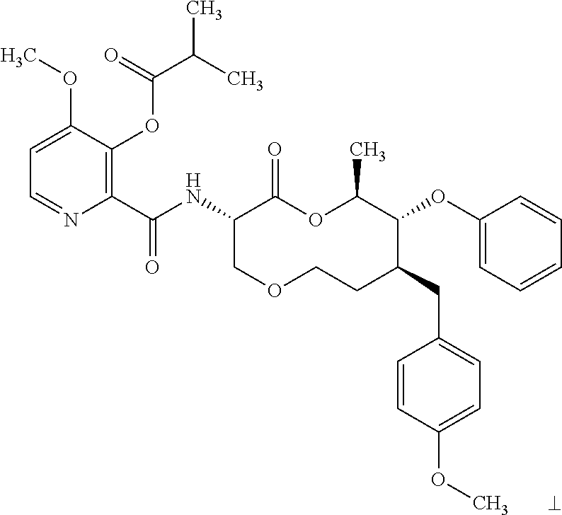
C1(C(NC2COCCC(CC3=CC=C(OC)C=C3)C(OC3=CC=CC=C3)C(C)OC2=O)=O)=C(OC(C(C)C)=O)C(OC)=CC=N1
